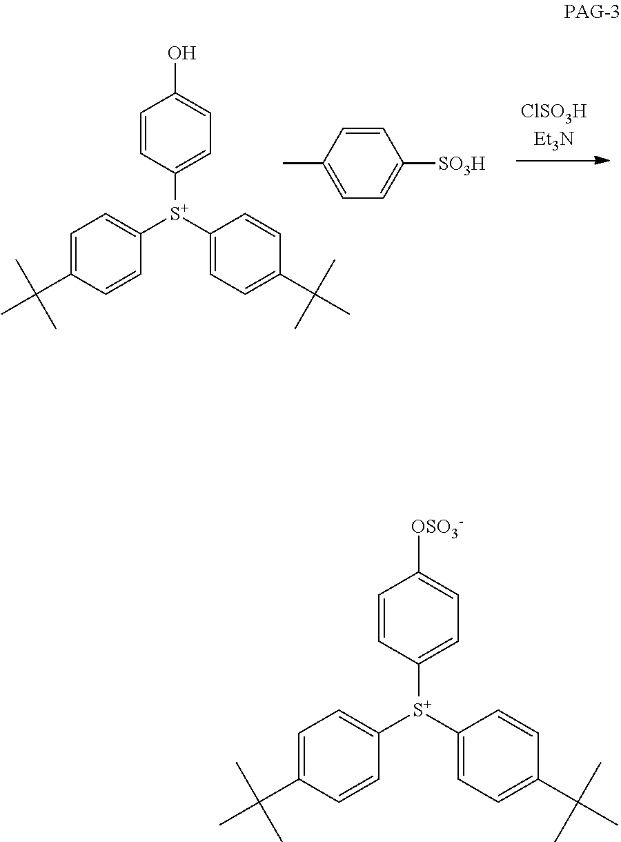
C1=C(C(C)(C)C)C=CC([S+](C2=CC=C(C(C)(C)C)C=C2)C2=CC=C([OSO3-])C=C2)=C1.C1=C(C(C)(C)C)C=CC([S+](C2=CC=C(C(C)(C)C)C=C2)C2=CC=C(O)C=C2)=C1.C1=CC(C)=CC=C1[SO3H]
